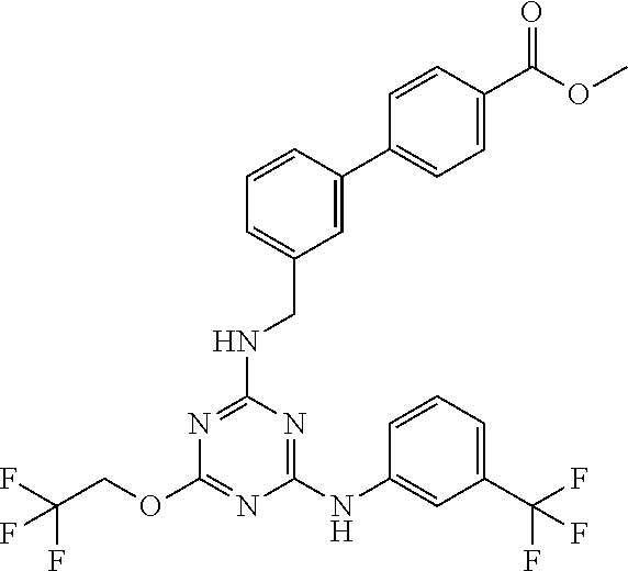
C1(NC2=CC(C(F)(F)F)=CC=C2)=NC(NCC2=CC=CC(C3=CC=C(C(OC)=O)C=C3)=C2)=NC(OCC(F)(F)F)=N1
